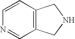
N1=CC2=C(C=C1)CNC2
